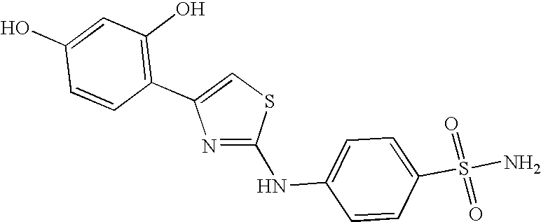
C1(O)=CC(O)=C(C2=CSC(NC3=CC=C(S(=O)(=O)N)C=C3)=N2)C=C1
